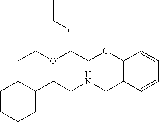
C1(CC(NCC2=C(OCC(OCC)OCC)C=CC=C2)C)CCCCC1
